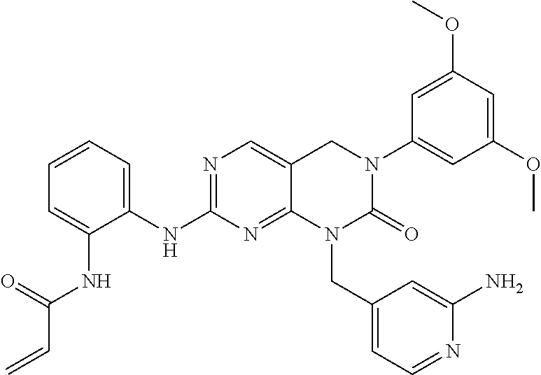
N1=C(NC2=CC=CC=C2NC(C=C)=O)N=C2C(=C1)CN(C1=CC(OC)=CC(OC)=C1)C(=O)N2CC1=CC=NC(N)=C1
